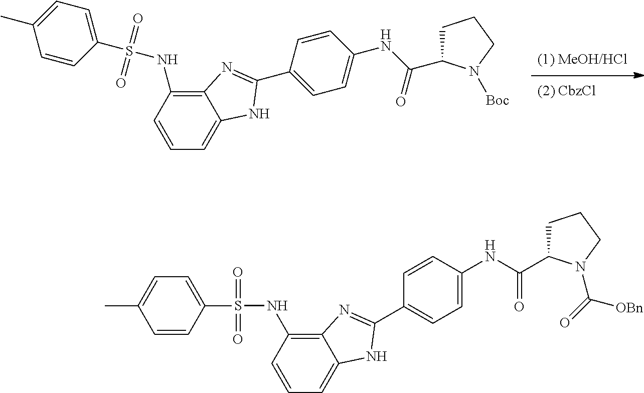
C1(C2=NC3=C(NS(C4=CC=C(C)C=C4)(=O)=O)C=CC=C3N2)=CC=C(NC(=O)C2CCCN2[Boc])C=C1.C12=C(NS(C3=CC=C(C)C=C3)(=O)=O)C=CC=C1NC(C1=CC=C(NC(=O)C3CCCN3C(=O)[OBn])C=C1)=N2
